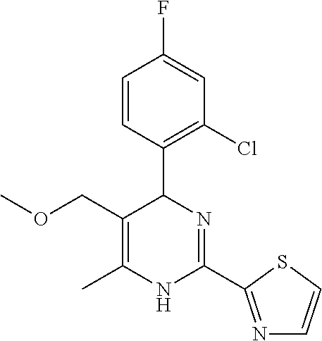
C1(C2C(COC)=C(C)NC(C3=NC=CS3)=N2)=C(Cl)C=C(F)C=C1
